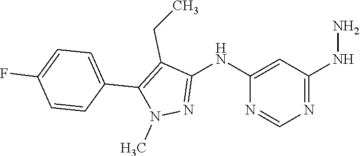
C1(NN)=NC=NC(NC2=NN(C)C(C3=CC=C(F)C=C3)=C2CC)=C1
